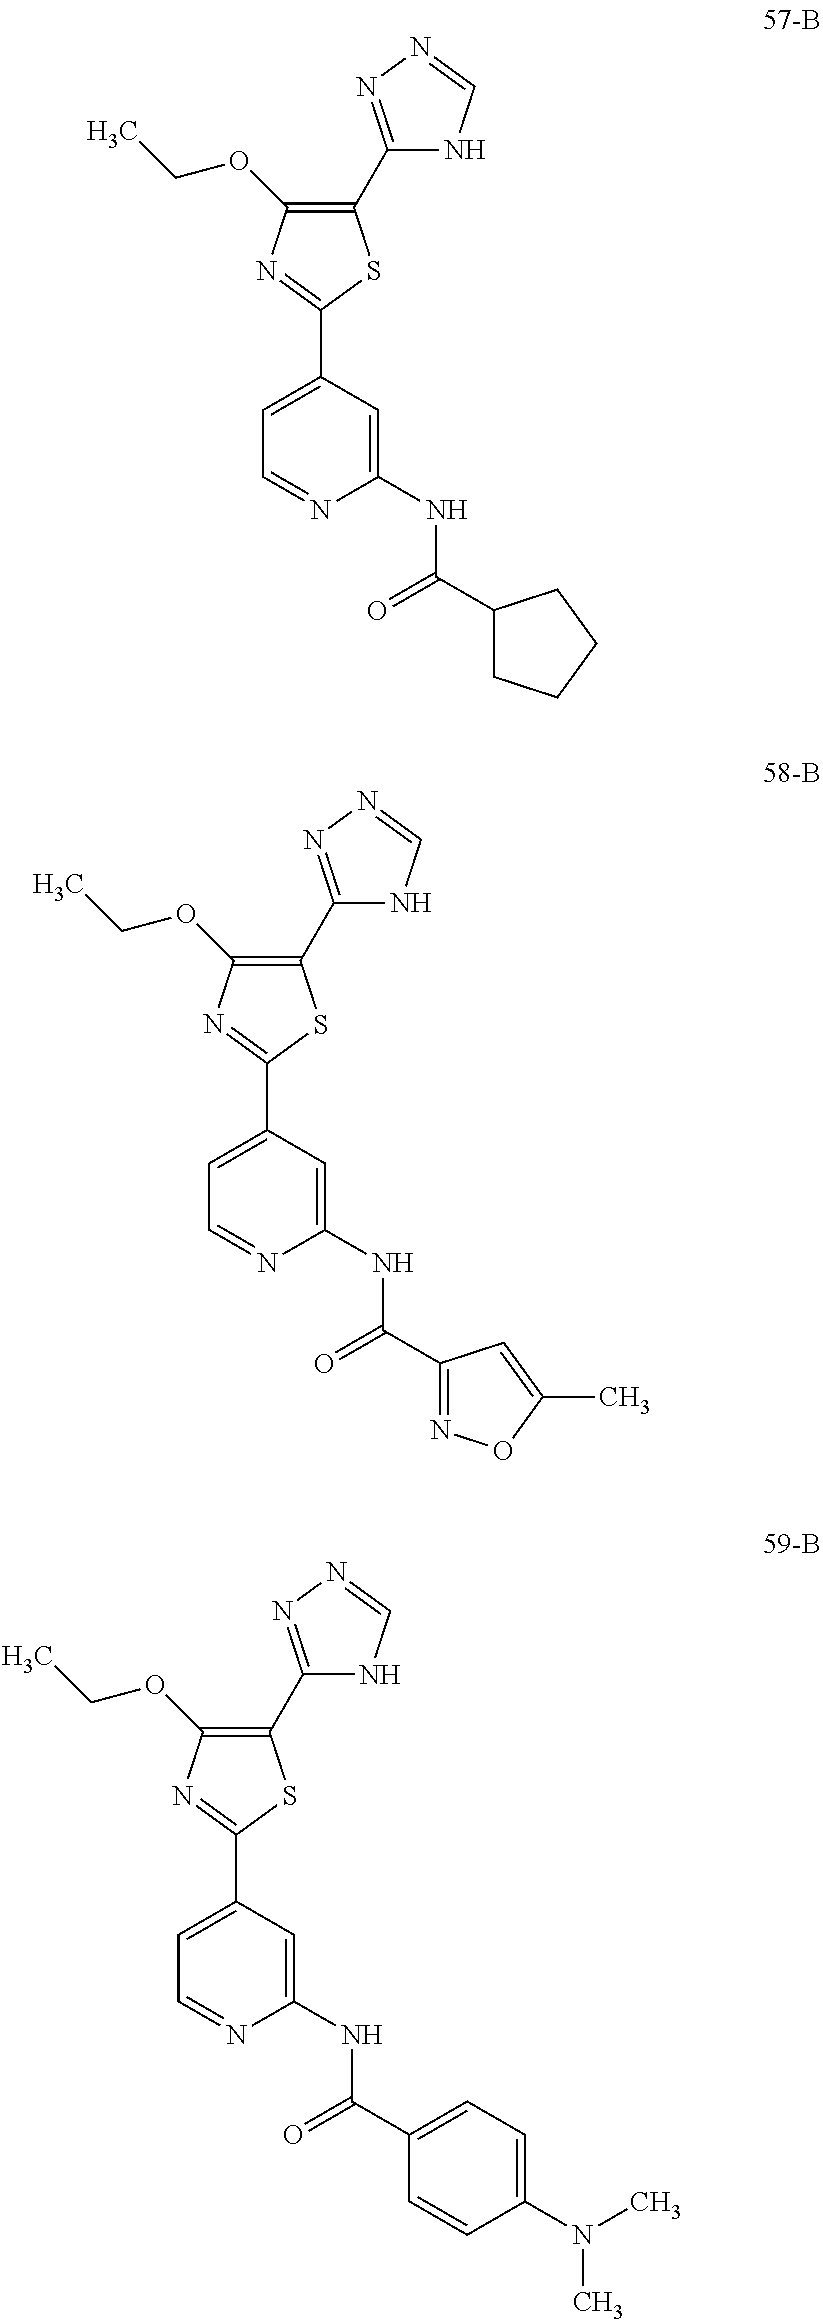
C1(C2=NN=CN2)=C(OCC)N=C(C2=CC=NC(NC(=O)C3CCCC3)=C2)S1.C1(C2=NN=CN2)=C(OCC)N=C(C2=CC=NC(NC(=O)C3=NOC(C)=C3)=C2)S1.C1(C2=NN=CN2)=C(OCC)N=C(C2=CC=NC(NC(=O)C3=CC=C(N(C)C)C=C3)=C2)S1
